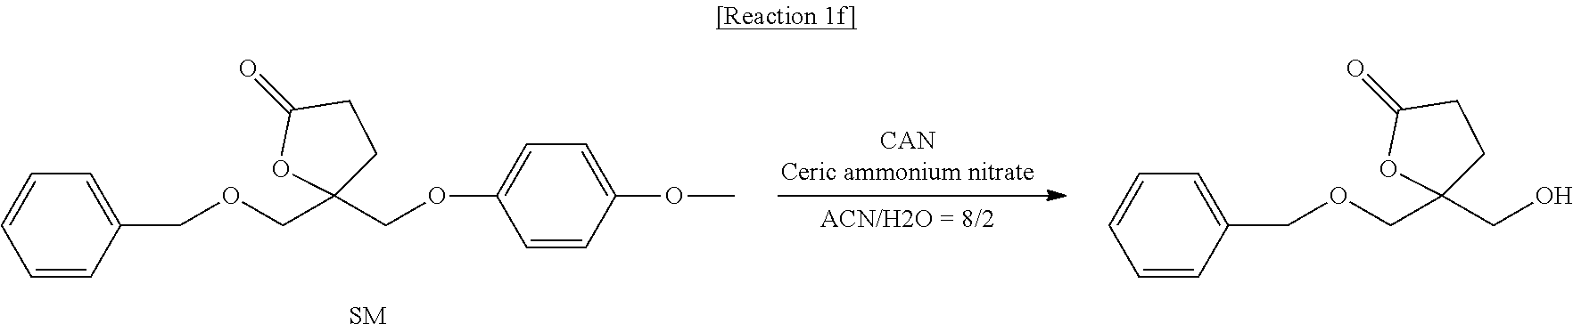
C1=CC(COCC2(COC3=CC=C(OC)C=C3)CCC(=O)O2)=CC=C1.C1=CC(COCC2(CO)CCC(=O)O2)=CC=C1
